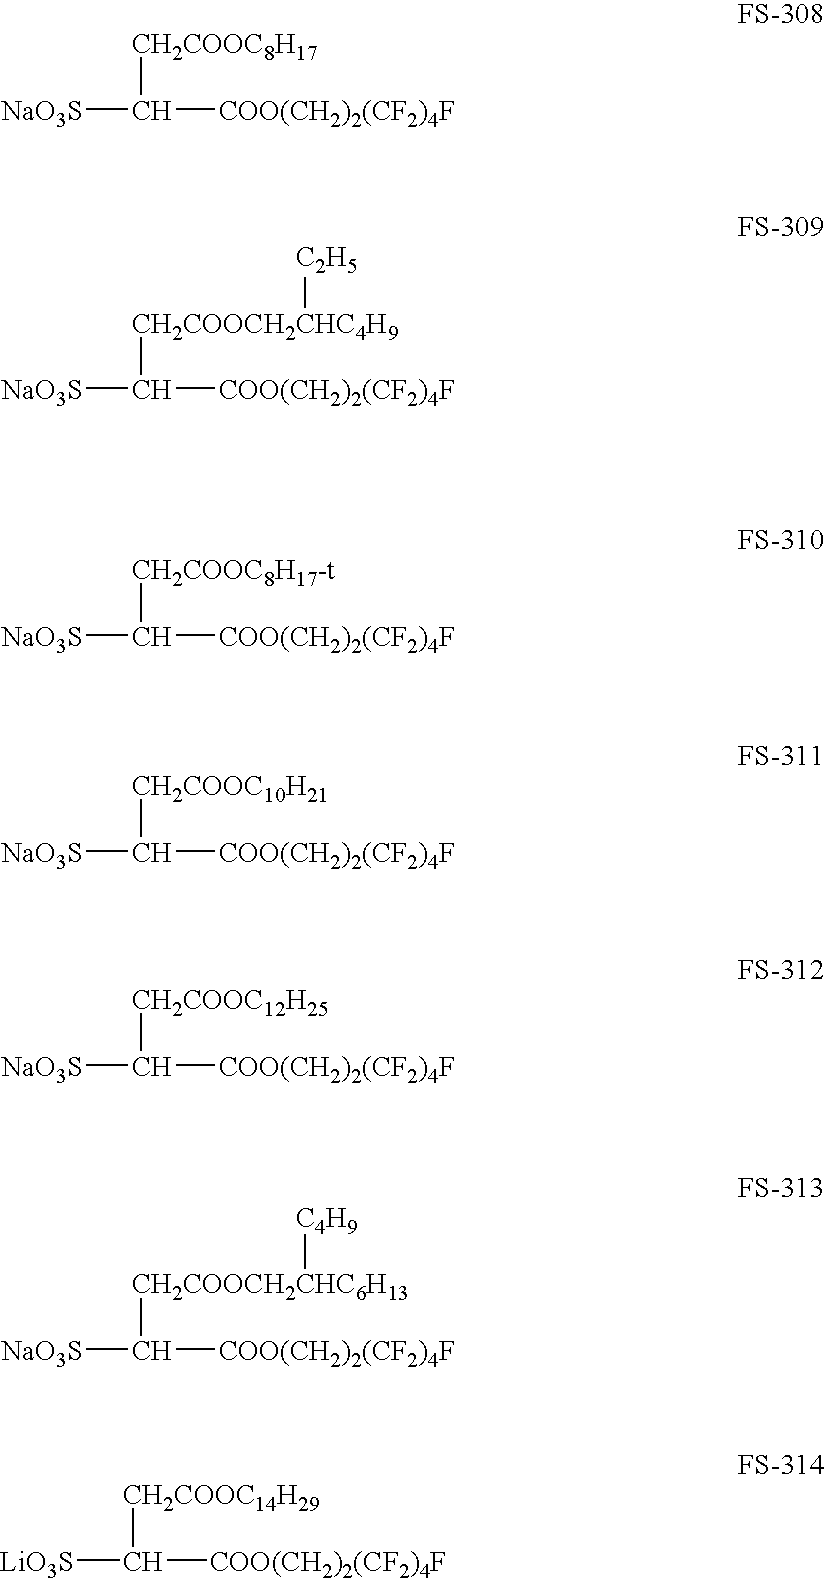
[NaO3S]C([COO(CH2)2(CF2)4F])[CH2COOC8H17].[NaO3S]C([COO(CH2)2(CF2)4F])[CH2COOCH2CHC4H9][C2H5].[NaO3S]C([COO(CH2)2(CF2)4F])[CH2COOC8H17-t].[NaO3S]C([COO(CH2)2(CF2)4F])[CH2COOC10H21].[NaO3S]C([COO(CH2)2(CF2)4F])[CH2COOC12H25].[NaO3S]C([COO(CH2)2(CF2)4F])[CH2COOCH2CHC6H13][C4H9].[LiO3S]C([COO(CH2)2(CF2)4F])[CH2COOC14H29]
